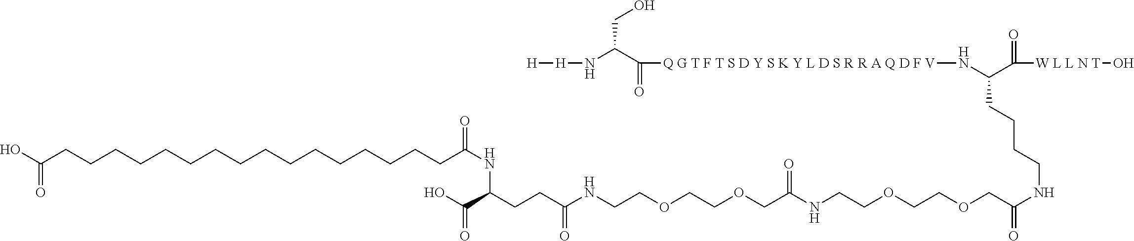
[H][H]NC(C([Q G T F T S D Y S K Y L D S R R A Q D F V]NC(C([W L L N T]O)=O)CCCCNC(=O)COCCOCCNC(COCCOCCNC(CCC(C(O)=O)NC(=O)CCCCCCCCCCCCCCCCC(O)=O)=O)=O)=O)CO
